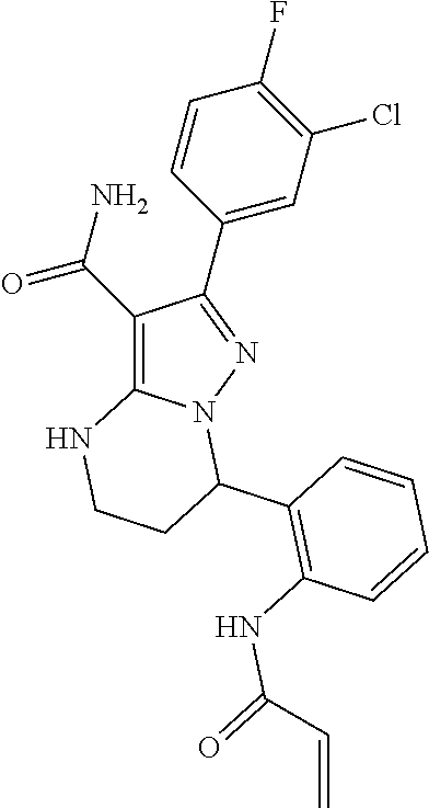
C1(C(N)=O)=C2N(N=C1C1=CC(Cl)=C(F)C=C1)C(C1=C(NC(=O)C=C)C=CC=C1)CCN2
